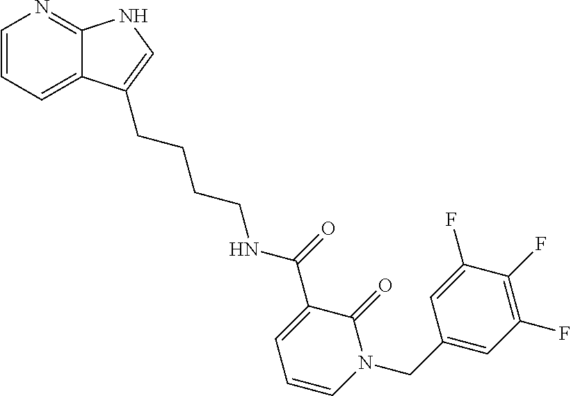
C1=CC=C2C(=N1)NC=C2CCCCNC(C1=CC=CN(CC2=CC(F)=C(F)C(F)=C2)C1=O)=O
